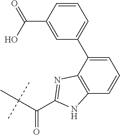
C(C(C)(C)C)(=O)C1=NC2=C(C=CC=C2C2=CC=CC(C(O)=O)=C2)N1
